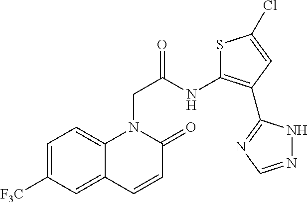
C12=CC=C([F3C])C=C1C=CC(=O)N2CC(NC1=C(C2=NC=NN2)C=C(Cl)S1)=O
